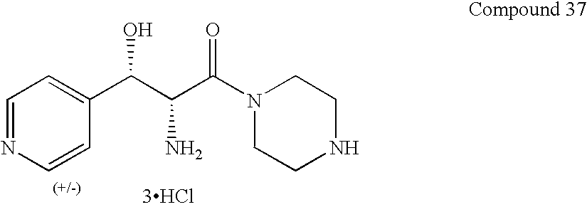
C1=NC=CC(C(C(C(=O)N2CCNCC2)N)O)=C1.[3HCl]
